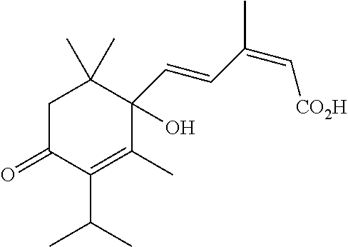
C1C(=O)C(C(C)C)=C(C)C(O)(C=CC(=C[CO2H])C)C1(C)C
